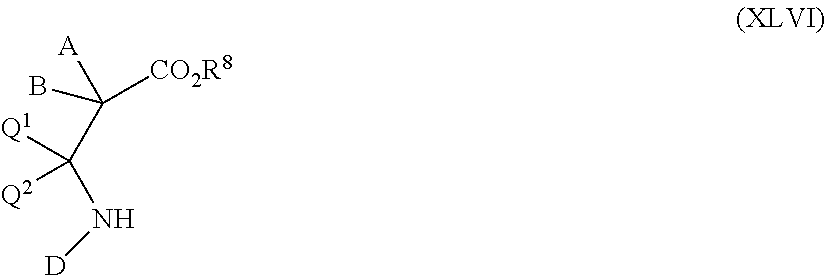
C([Q1])([Q2])(C(B)([A])[CO2R8])N[D]
